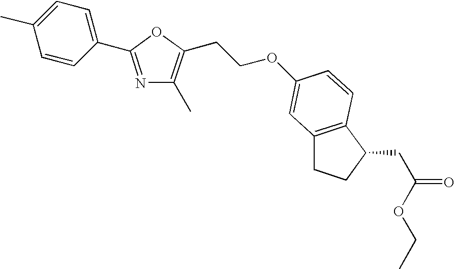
N1=C(C2=CC=C(C)C=C2)OC(CCOC2=CC3=C(C(CC(OCC)=O)CC3)C=C2)=C1C
